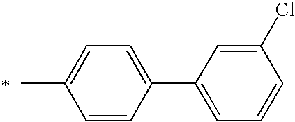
C1=CC(C2=CC=CC(Cl)=C2)=CC=C1C
